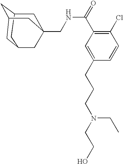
C1C2CC3CC(CC1(CNC(C1=C(Cl)C=CC(CCCN(CCO)CC)=C1)=O)C3)C2
